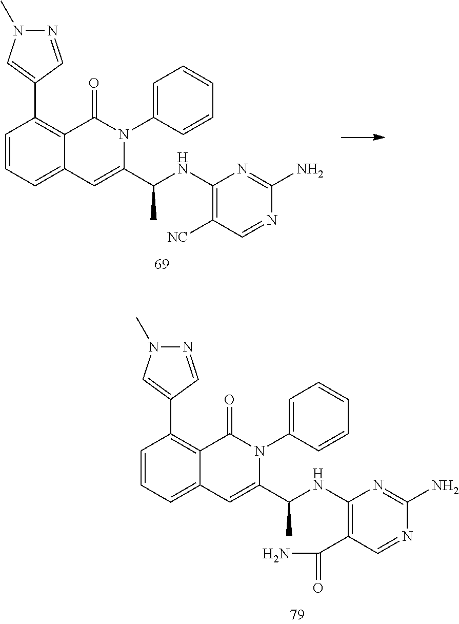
C1=CC=C2C(=C1C1=CN(C)N=C1)C(=O)N(C1=CC=CC=C1)C(C(NC1=C([NC])C=NC(N)=N1)C)=C2.C1=CC=C2C(=C1C1=CN(C)N=C1)C(=O)N(C1=CC=CC=C1)C(C(NC1=C(C(N)=O)C=NC(N)=N1)C)=C2
